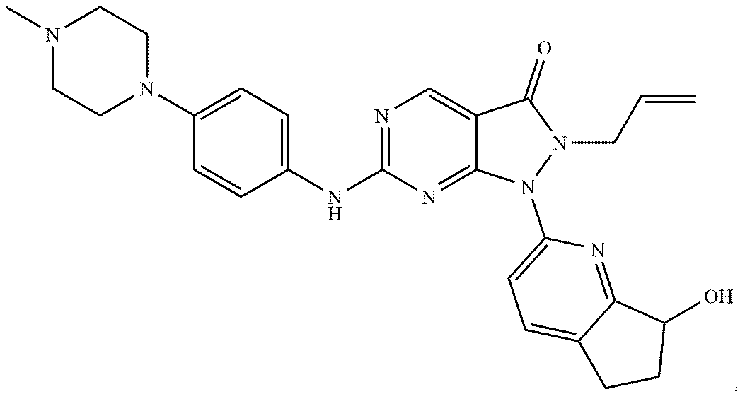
C1N(C)CCN(C2=CC=C(NC3=NC=C4C(=N3)N(C3=CC=C5C(=N3)C(O)CC5)N(CC=C)C4=O)C=C2)C1
